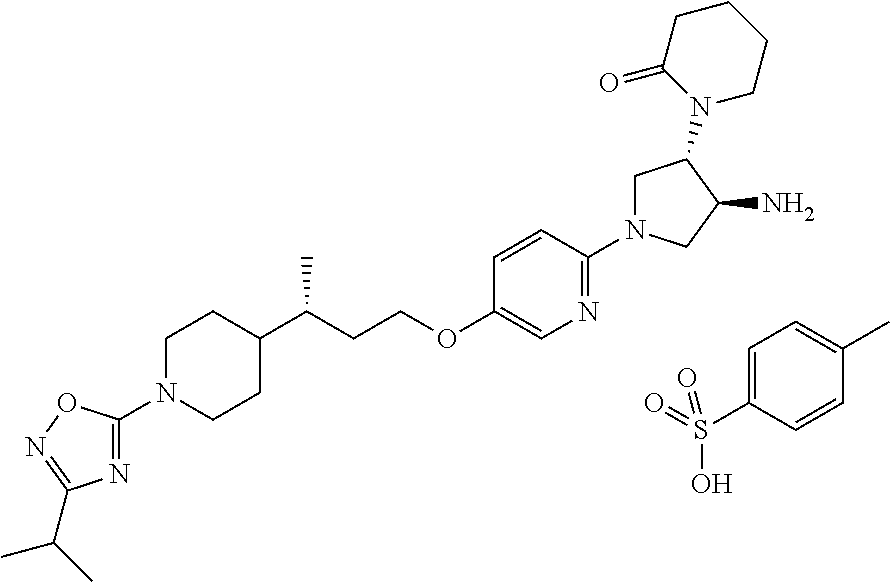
N1(C2=NC(C(C)C)=NO2)CCC(C(CCOC2=CN=C(N3CC(N4CCCCC4=O)C(N)C3)C=C2)C)CC1.C1=C(S(=O)(O)=O)C=CC(C)=C1
